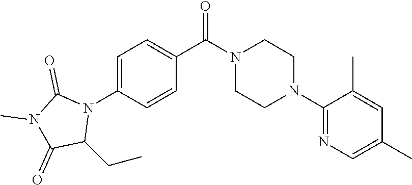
C1=C(N2C(=O)N(C)C(=O)C2CC)C=CC(C(N2CCN(C3=NC=C(C)C=C3C)CC2)=O)=C1
